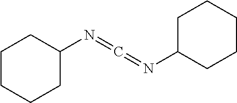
C1CCCC(N=C=NC2CCCCC2)C1
